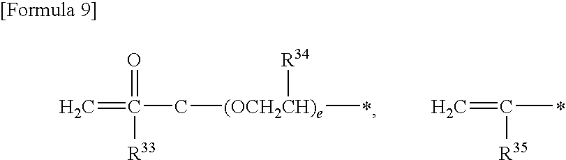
C=C(C[(OCH2CH)e](C)[R34])(=O)[R33].C=C(C)[R35]
